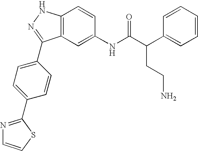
C12=C(C=C(NC(C(C3=CC=CC=C3)CCN)=O)C=C1)C(C1=CC=C(C3=NC=CS3)C=C1)=NN2
